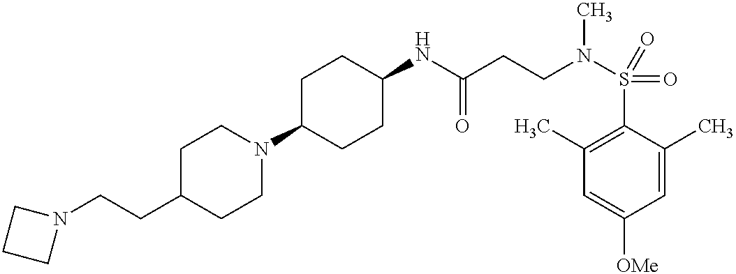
N(C(CCN(S(=O)(C1=C(C)C=C([OMe])C=C1C)=O)C)=O)C1CCC(N2CCC(CCN3CCC3)CC2)CC1
